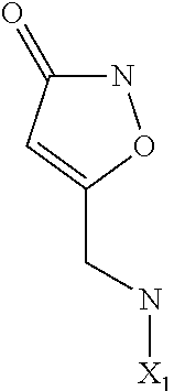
[X1]NCC1=CC(=O)NO1
